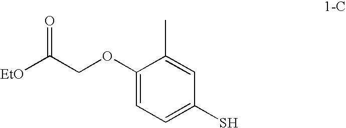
C(COC1=CC=C(S)C=C1C)([EtO])=O
